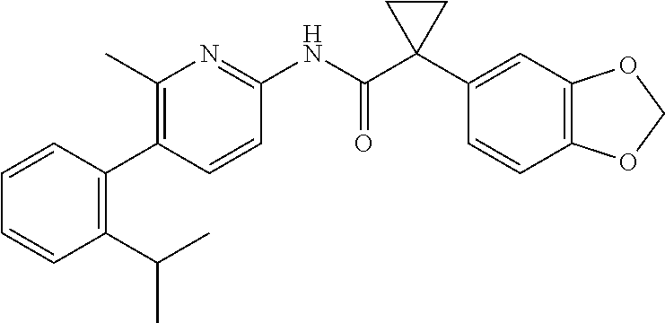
C1(C)=C(C2=C(C(C)C)C=CC=C2)C=CC(NC(C2(C3=CC4=C(C=C3)OCO4)CC2)=O)=N1
